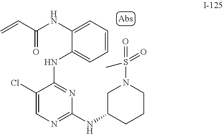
C=CC(=O)NC1=CC=CC=C1NC1=NC(NC2CCCN(S(=O)(=O)C)C2)=NC=C1Cl
